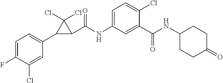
C1=C(F)C(Cl)=CC(C2C(C(NC3=CC=C(Cl)C(C(NC4CCC(=O)CC4)=O)=C3)=O)C2(Cl)Cl)=C1
